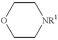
C1C[NR1]CCO1
